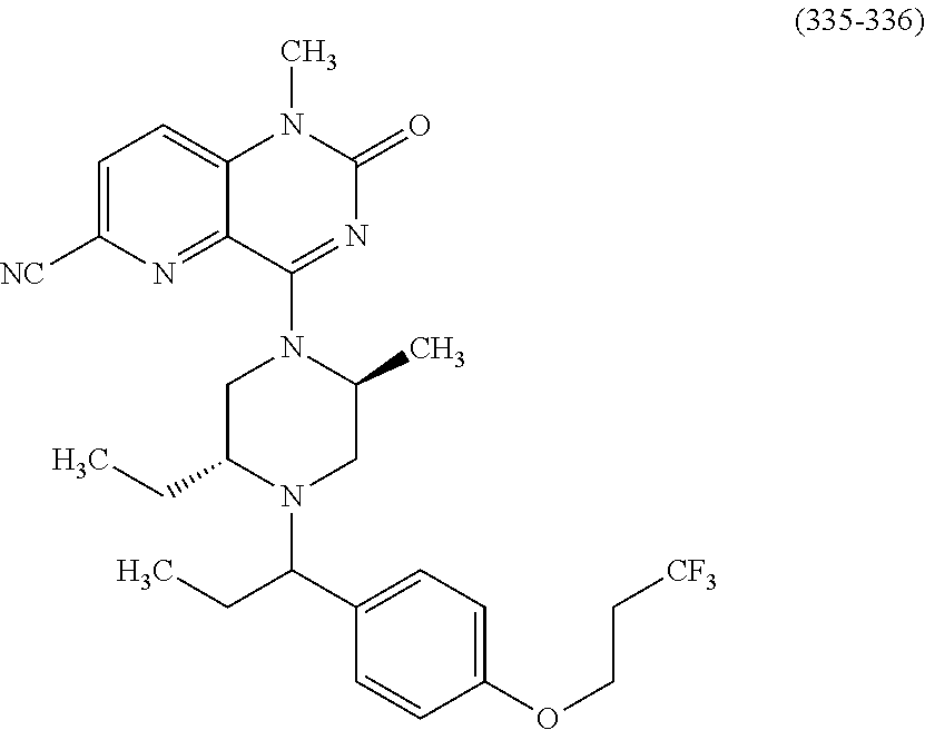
C1=C(OCC[CF3])C=CC(C(CC)N2CC(C)N(C3=NC(=O)N(C)C4=CC=C([NC])N=C43)CC2CC)=C1
